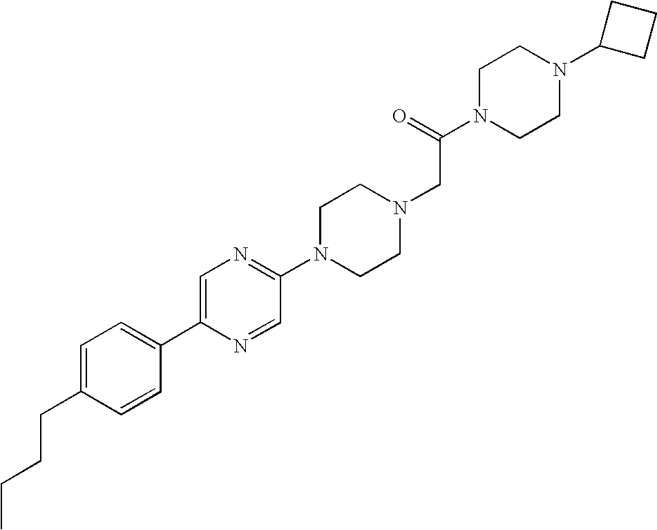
CCCCC1=CC=C(C2=CN=C(N3CCN(CC(N4CCN(C5CCC5)CC4)=O)CC3)C=N2)C=C1
